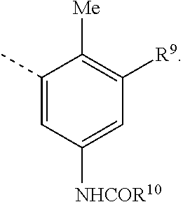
C1(C)=CC([NHCOR10])=CC([R9])=C1[Me]
